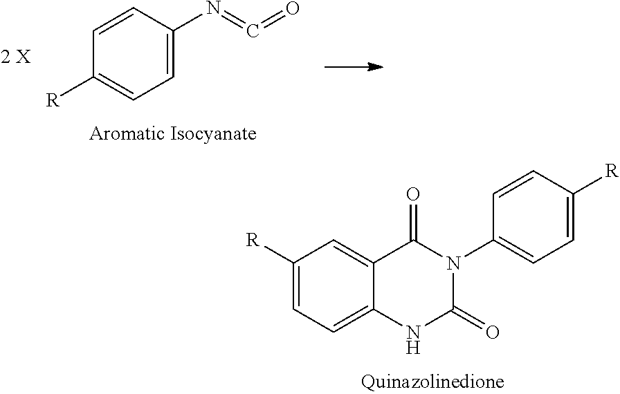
C1([R])=CC=C2C(=C1)C(=O)N(C1=CC=C([R])C=C1)C(=O)N2.C1=CC(N=C=O)=CC=C1[R]
